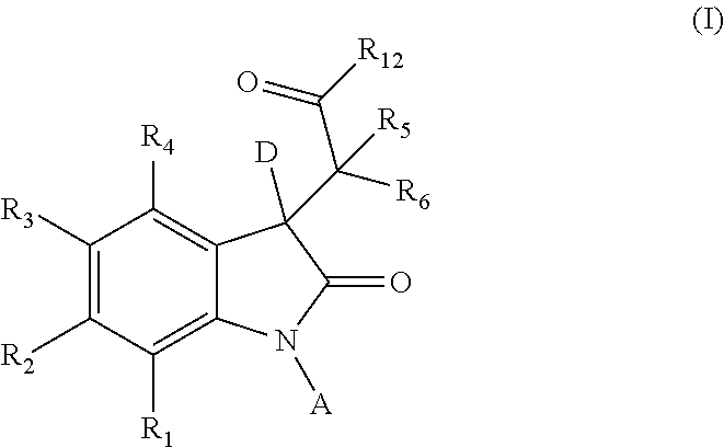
C1([R3])=C([R2])C([R1])=C2C(=C1[R4])C([D])(C([R6])(C(=O)[R12])[R5])C(=O)N2[A]
